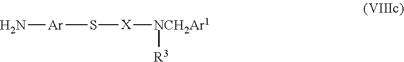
N[Ar]S[X][NCH2Ar1][R3]
